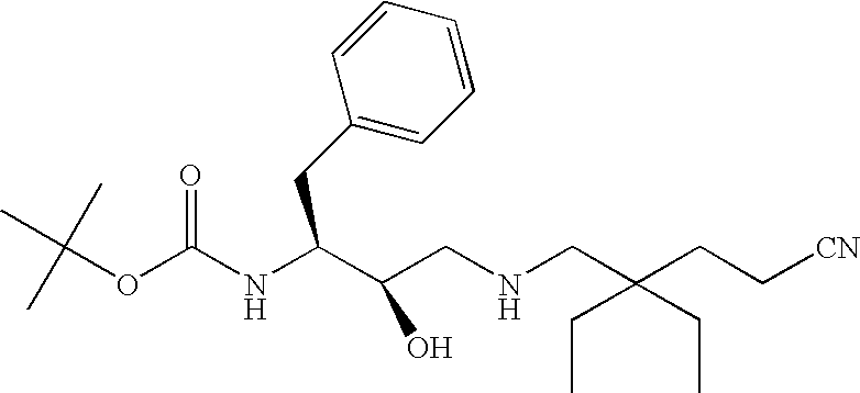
O(C(NC(C(CNCC(CC[CN])(CC)CC)O)CC1=CC=CC=C1)=O)C(C)(C)C
